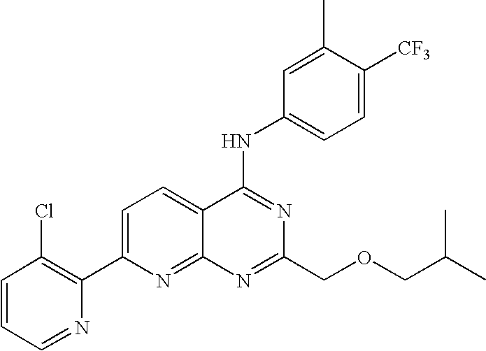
C1=CC=NC(C2=CC=C3C(=N2)N=C(COCC(C)C)N=C3NC2=CC=C([CF3])C(C)=C2)=C1Cl
